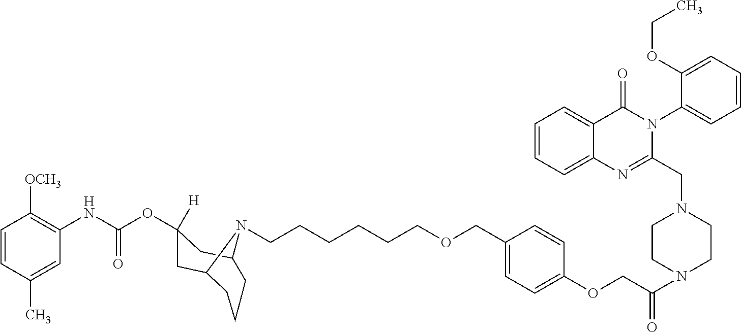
C1=CC(C)=CC(NC(OC2([H])CC3CCCC(C2)N3CCCCCCOCC2=CC=C(OCC(N3CCN(CC4=NC5=CC=CC=C5C(=O)N4C4=CC=CC=C4OCC)CC3)=O)C=C2)=O)=C1[OCH3]
